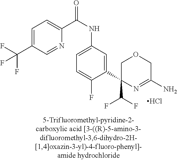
C1(C2=CC(NC(=O)C3=CC=C(C(F)(F)F)C=N3)=CC=C2F)(C(F)F)N=C(N)COC1.Cl
